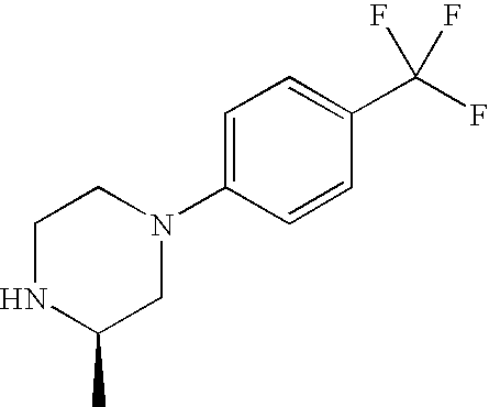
C1NC(C)CN(C2=CC=C(C(F)(F)F)C=C2)C1
